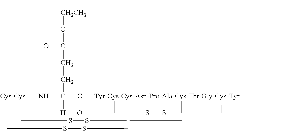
[Cys-Cys]12CSSC[Tyr-Cys-Cys-Asn-Pro-Ala-Cys-Thr-Gly-Cys-Tyr]3(C(=O)C(CCC(=O)O[CH2CH3])([H])N1)(CSSC3)CSSC2
